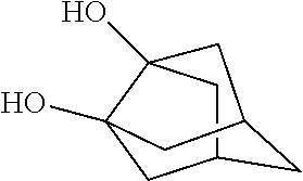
C12CC3(O)C(O)(C1)CC(C2)C3
